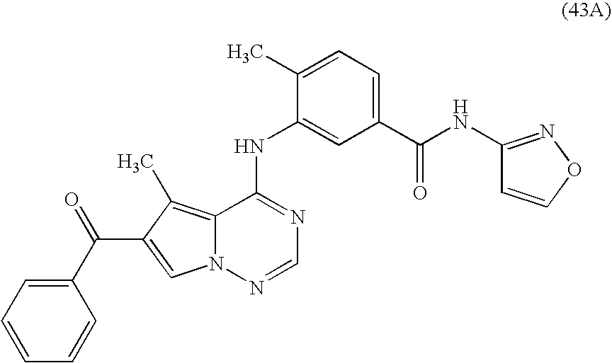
C1(NC2=CC(C(NC3=NOC=C3)=O)=CC=C2C)=NC=NN2C1=C(C)C(C(=O)C1=CC=CC=C1)=C2
